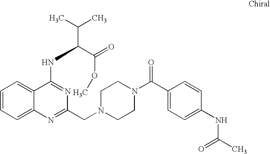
C1=CC=C2C(=C1)C(NC(C(C)C)C(=O)OC)=NC(CN1CCN(C(C3=CC=C(NC(C)=O)C=C3)=O)CC1)=N2
